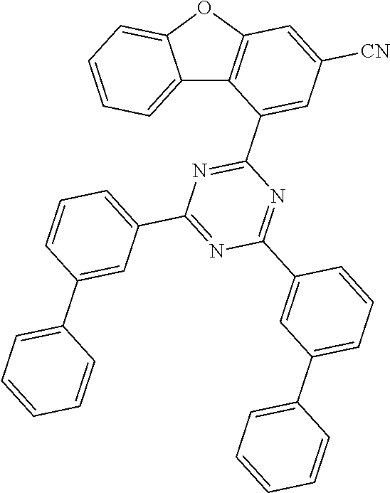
C12=CC=CC=C1OC1=C2C(C2=NC(C3=CC=CC(C4=CC=CC=C4)=C3)=NC(C3=CC(C4=CC=CC=C4)=CC=C3)=N2)=CC([CN])=C1
